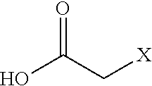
OC(C[X])=O
